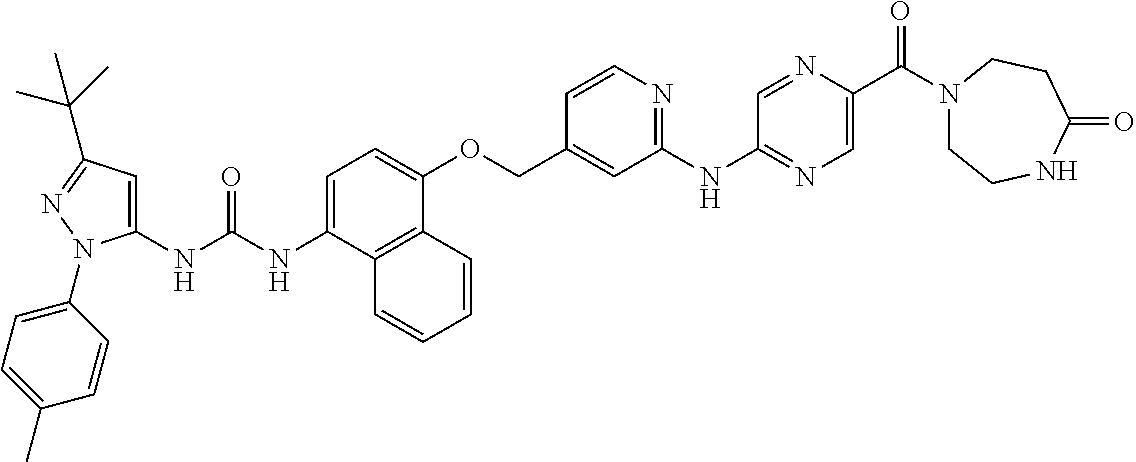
N(C(NC1=CC(C(C)(C)C)=NN1C1=CC=C(C)C=C1)=O)C1=CC=C(OCC2=CC(NC3=NC=C(C(N4CCNC(=O)CC4)=O)N=C3)=NC=C2)C2=C1C=CC=C2
